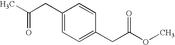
CC(CC1=CC=C(CC(OC)=O)C=C1)=O
